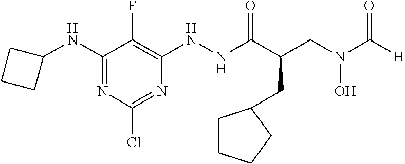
N(C1=NC(Cl)=NC(NNC(C(CN(C([H])=O)O)CC2CCCC2)=O)=C1F)C1CCC1
